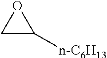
C1C([n-C6H13])O1
